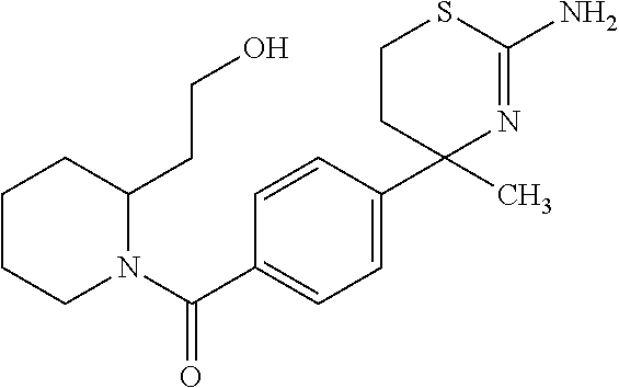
C1CCN(C(C2=CC=C(C3(C)N=C(N)SCC3)C=C2)=O)C(CCO)C1
